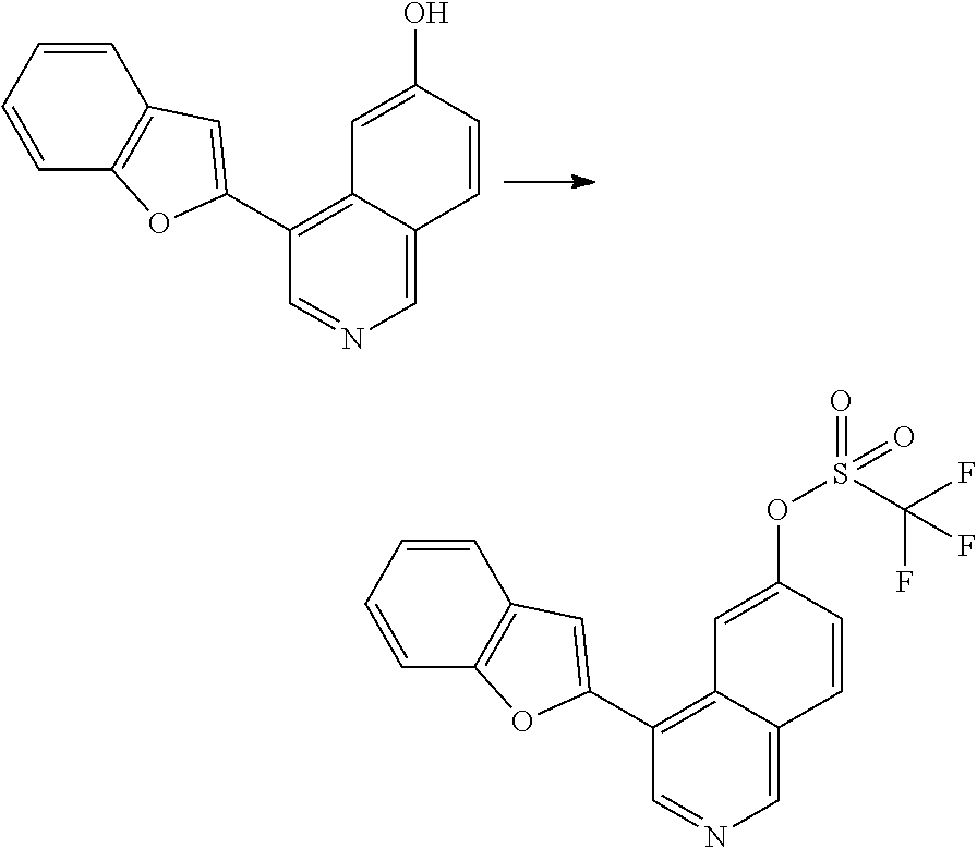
C1=C(O)C=CC2=CN=CC(C3=CC4=C(C=CC=C4)O3)=C12.C1=C(OS(=O)(=O)C(F)(F)F)C=CC2=CN=CC(C3=CC4=C(C=CC=C4)O3)=C12
